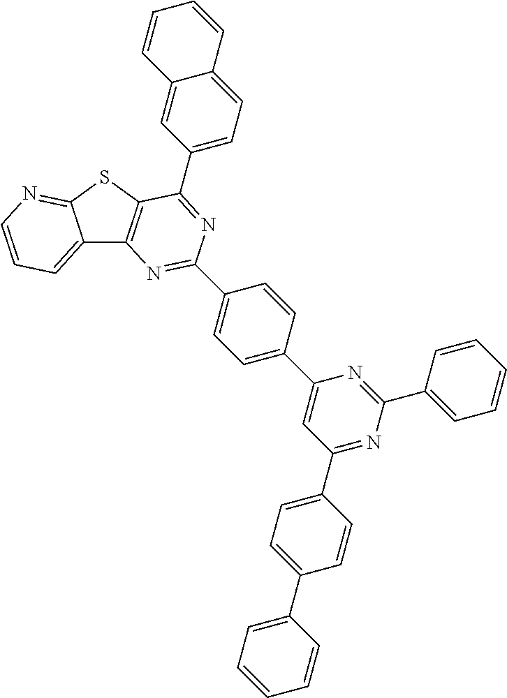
C1=C(C2=CC(C3=CC=C(C4=CC=CC=C4)C=C3)=NC(C3=CC=CC=C3)=N2)C=CC(C2=NC3=C(SC4=NC=CC=C34)C(C3=CC=C4C(=C3)C=CC=C4)=N2)=C1
